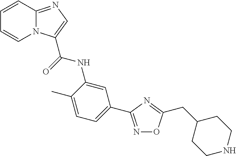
N1=C(C2=CC=C(C)C(NC(=O)C3=CN=C4N3C=CC=C4)=C2)N=C(CC2CCNCC2)O1
